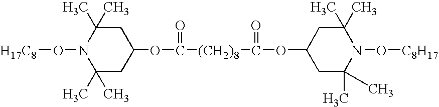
[H17C8]ON1C(C)(C)CC(OC(=O)[(CH2)8]C(=O)OC2CC(C)(C)N(O[C8H17])C(C)(C)C2)CC1(C)C
